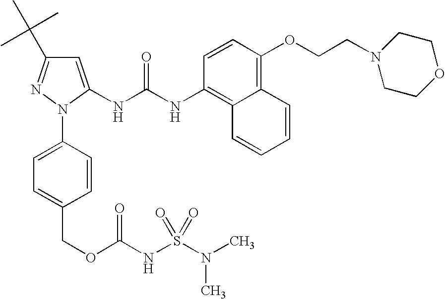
C1=C(NC(NC2=C3C(=C(OCCN4CCOCC4)C=C2)C=CC=C3)=O)N(C2=CC=C(COC(NS(N(C)C)(=O)=O)=O)C=C2)N=C1C(C)(C)C
